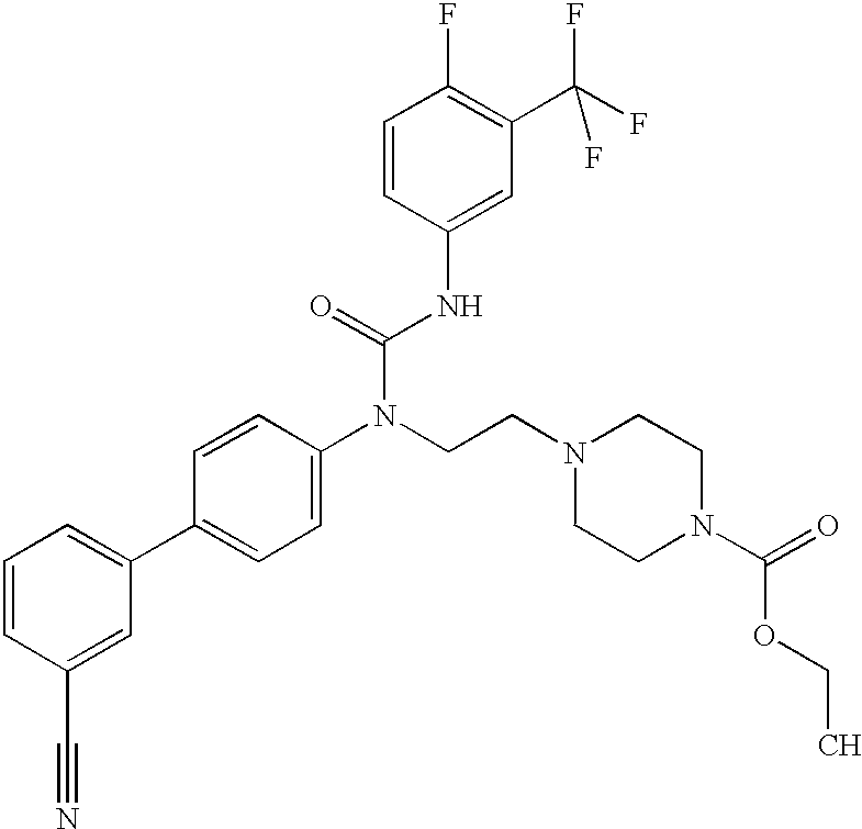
C1=CC(C#N)=CC(C2=CC=C(N(CCN3CCN(C(=O)OCC)CC3)C(=O)NC3=CC(C(F)(F)F)=C(F)C=C3)C=C2)=C1
